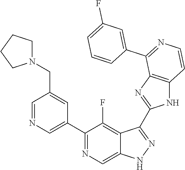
C1=NC=C(C2=NC=C3C(=C2F)C(C2=NC4=C(N2)C=CN=C4C2=CC(F)=CC=C2)=NN3)C=C1CN1CCCC1
